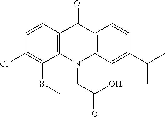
C12=C(N(CC(=O)O)C3=C(C1=O)C=CC(C(C)C)=C3)C(SC)=C(Cl)C=C2
